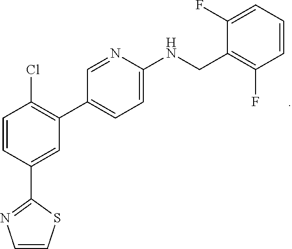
C1=CC(C2=NC=CS2)=CC(C2=CC=C(NCC3=C(F)C=CC=C3F)N=C2)=C1Cl
